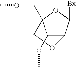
C1C2(COC)C(OC)C(C([Bx])O2)O1
